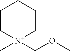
[N+]1(C)(COC)CCCCC1
